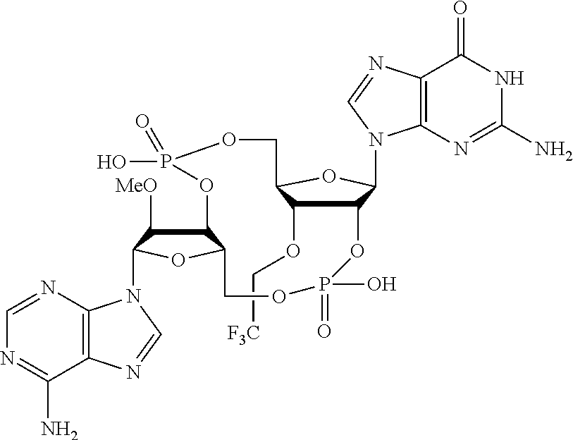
C(OC1C2C(N3C4=C(C(=O)NC(N)=N4)N=C3)OC1COP(O)(=O)OC1C([MeO])C(N3C4=C(C(N)=NC=N4)N=C3)OC1COP(=O)(O)O2)[F3C]
